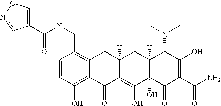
C1=CC(CNC(C2=CON=C2)=O)=C2C(=C1O)C(=O)C1=C(O)C3(O)C([H])(CC1([H])C2)C(N(C)C)C(O)=C(C(N)=O)C3=O
